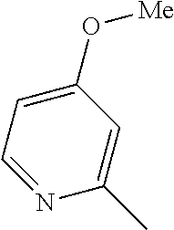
C1=C(O[Me])C=C(C)N=C1
